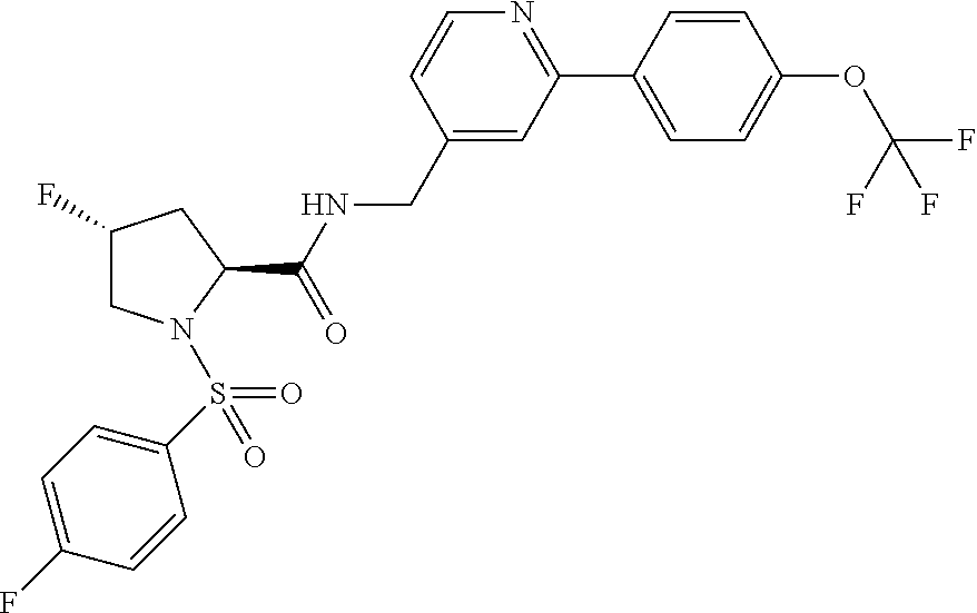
C1=CC(C2=NC=CC(CNC(C3CC(F)CN3S(=O)(C3=CC=C(F)C=C3)=O)=O)=C2)=CC=C1OC(F)(F)F
